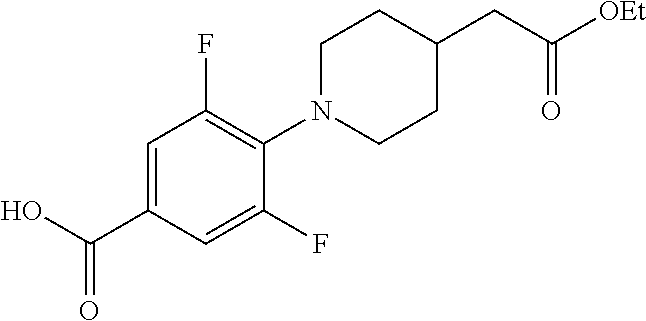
OC(C1=CC(F)=C(N2CCC(CC([OEt])=O)CC2)C(F)=C1)=O
